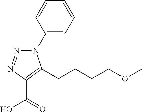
C1(N2N=NC(C(=O)O)=C2CCCCOC)=CC=CC=C1
